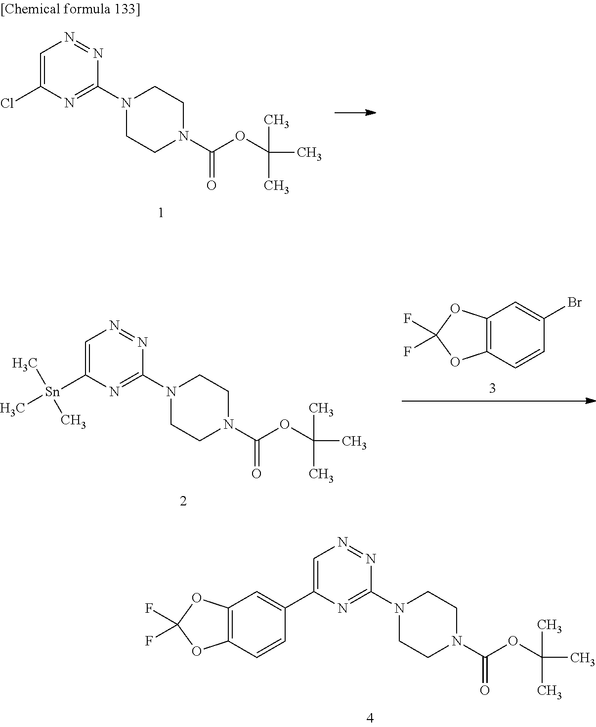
C1=C(Cl)N=C(N2CCN(C(OC(C)(C)C)=O)CC2)N=N1.C1=C([Sn](C)(C)C)N=C(N2CCN(C(OC(C)(C)C)=O)CC2)N=N1.BrC1=CC2=C(C=C1)OC(F)(F)O2.C1=C(C2=CC3=C(C=C2)OC(F)(F)O3)N=C(N2CCN(C(OC(C)(C)C)=O)CC2)N=N1
